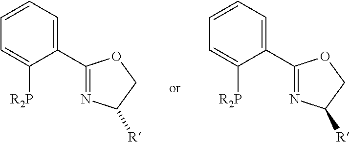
C1=CC=C(C2=NC([R])CO2)C([R2P])=C1.C1=CC=C(C2=NC([R])CO2)C([R2P])=C1
